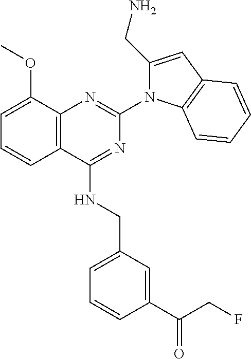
C12=C(C(NCC3=CC=CC(C(CF)=O)=C3)=NC(N3C(CN)=CC4=C3C=CC=C4)=N1)C=CC=C2OC
